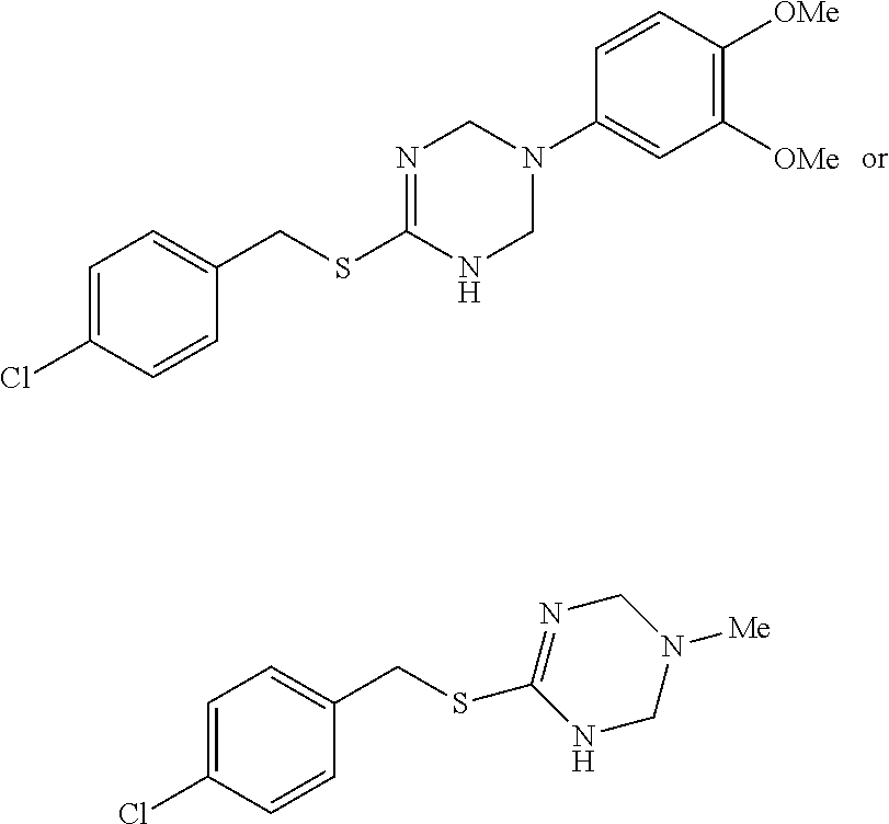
C1(CSC2=NCN([Me])CN2)=CC=C(Cl)C=C1.C1(CSC2=NCN(C3=CC([OMe])=C([OMe])C=C3)CN2)=CC=C(Cl)C=C1
